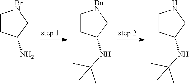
C1CC(N)C[BnN]1.C1CC(NC(C)(C)C)C[BnN]1.C1CC(NC(C)(C)C)CN1
